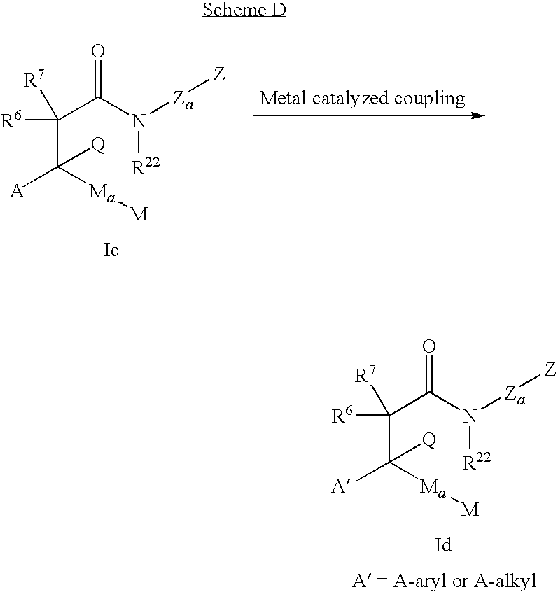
C(C(=O)N([R22])[Za][Z])(C([A])([Ma][M])[Q])([R6])[R7].C(C(=O)N([R22])[Za][Z])(C([A])([Ma][M])[Q])([R6])[R7]
